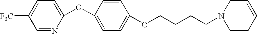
C1(OC2=CC=C(OCCCCN3CC=CCC3)C=C2)=CC=C([F3C])C=N1
